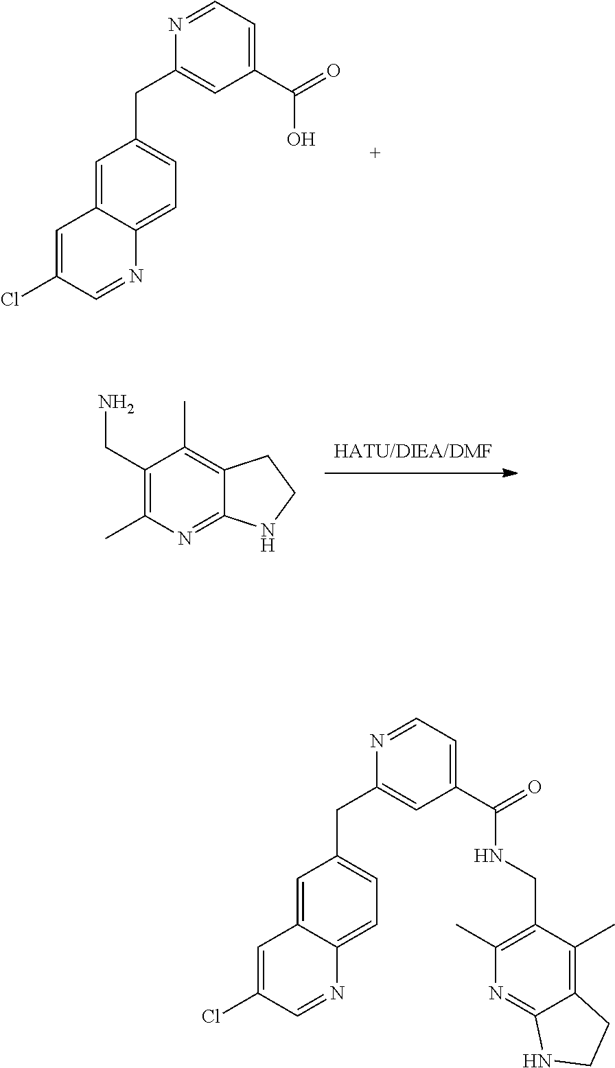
C1=C2C(=CC=C1CC1=CC(C(=O)O)=CC=N1)N=CC(Cl)=C2.C1=C2C(=CC=C1CC1=CC(C(=O)NCC3=C(C)N=C4C(=C3C)CCN4)=CC=N1)N=CC(Cl)=C2.C1(CN)=C(C)N=C2C(=C1C)CCN2
